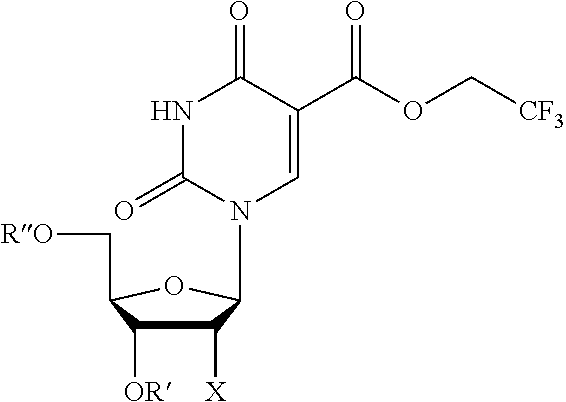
C1([X])C([OR])C(C[RO])OC1N1C=C(C(OC[CF3])=O)C(=O)NC1=O
